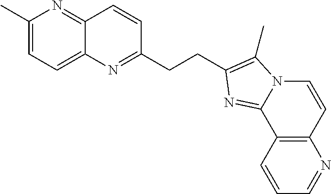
C1(C)=CC=C2C(=N1)C=CC(CCC1=C(C)N3C=CC4=C(C=CC=N4)C3=N1)=N2
